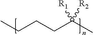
CCCCC(C)([R2])[R1]
